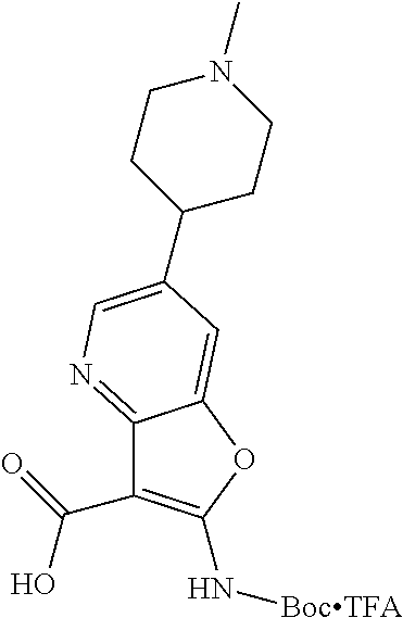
C1(C(=O)O)=C(N[BocTFA])OC2=CC(C3CCN(C)CC3)=CN=C12
